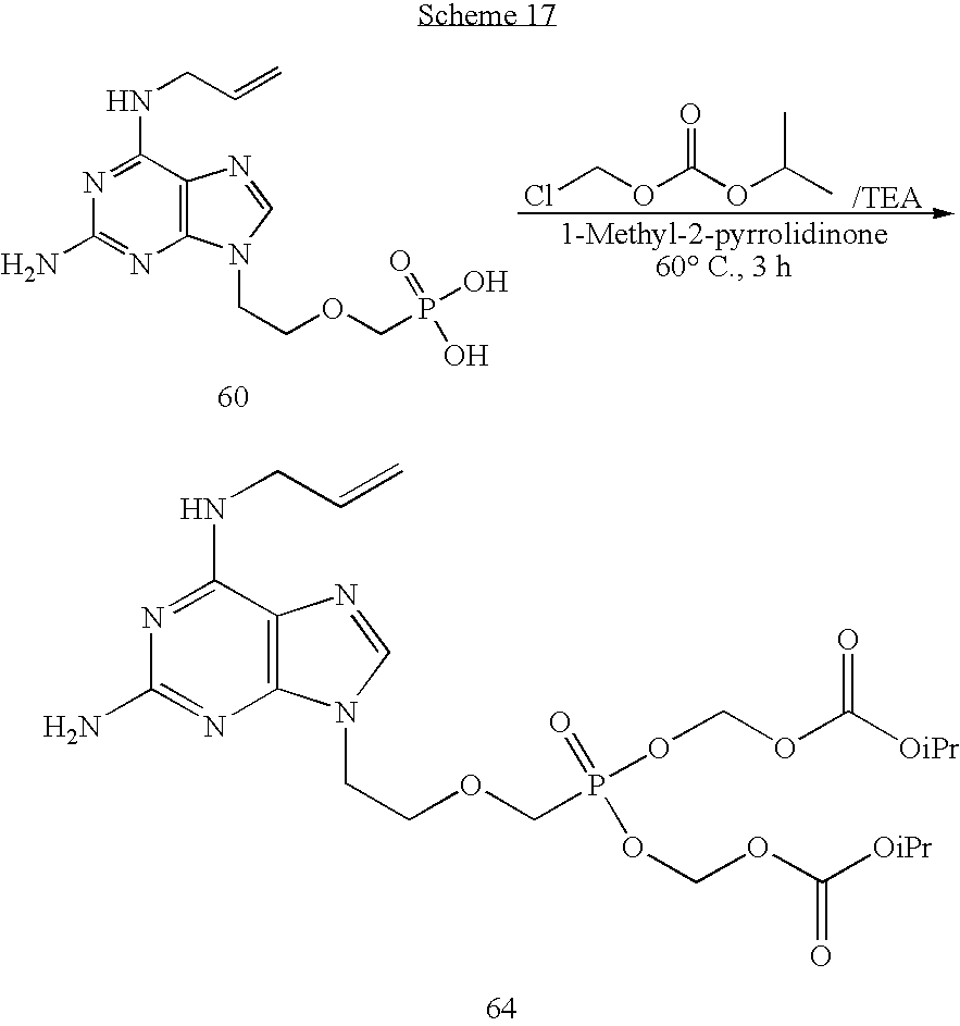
C1(NCC=C)=NC(N)=NC2=C1N=CN2CCOCP(OCOC([OiPr])=O)(=O)OCOC([OiPr])=O.ClCOC(OC(C)C)=O.[/TEA].C1(NCC=C)=NC(N)=NC2=C1N=CN2CCOCP(O)(=O)O
